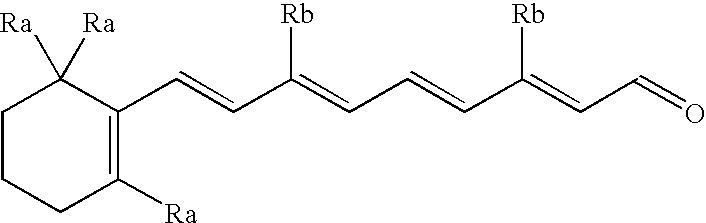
C1CCC([Ra])=C(C=CC(=CC=CC(=CC=O)[Rb])[Rb])C1([Ra])[Ra]
